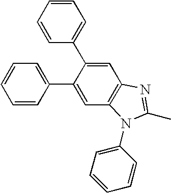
C12=C(C=C(C3=CC=CC=C3)C(C3=CC=CC=C3)=C1)N=C(C)N2C1=CC=CC=C1
